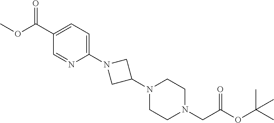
C1=NC(N2CC(N3CCN(CC(OC(C)(C)C)=O)CC3)C2)=CC=C1C(=O)OC
